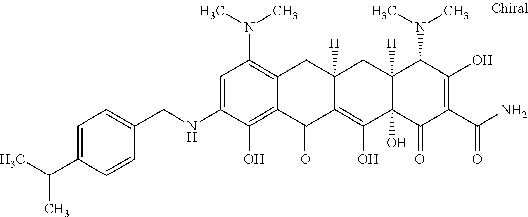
C12([H])C(O)(C(=O)C(C(N)=O)=C(O)C1N(C)C)C(O)=C1C([H])(C2)CC2=C(N(C)C)C=C(NCC3=CC=C(C(C)C)C=C3)C(O)=C2C1=O
